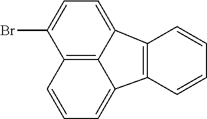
C1=C2C3=C(C(Br)=C1)C=CC=C3C1=C2C=CC=C1
